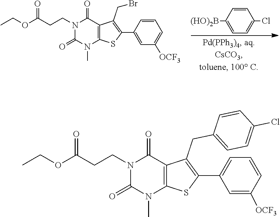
N1(CCC(OCC)=O)C(=O)N(C)C2=C(C1=O)C(CBr)=C(C1=CC([OCF3])=CC=C1)S2.C1([(HO)2B])=CC=C(Cl)C=C1.N1(CCC(OCC)=O)C(=O)N(C)C2=C(C1=O)C(CC1=CC=C(Cl)C=C1)=C(C1=CC=CC([OCF3])=C1)S2
